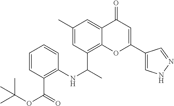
C1=CC(C(=O)OC(C)(C)C)=C(NC(C)C2=C3C(=CC(C)=C2)C(=O)C=C(C2=CNN=C2)O3)C=C1
